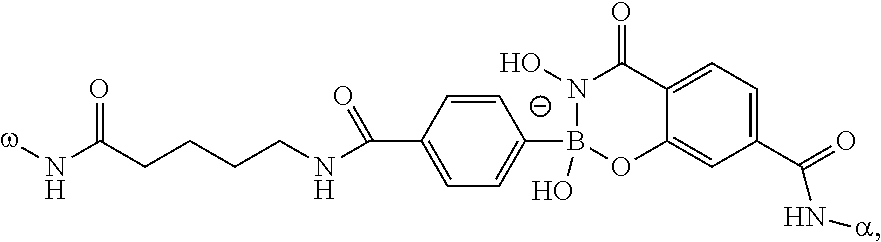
N(C(=O)CCCCNC(C1=CC=C(B2(O)OC3=CC(C(N[a])=O)=CC=C3C(=O)[N-]2O)C=C1)=O)[w]
